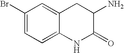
C1(Br)=CC=C2C(=C1)CC(N)C(=O)N2
